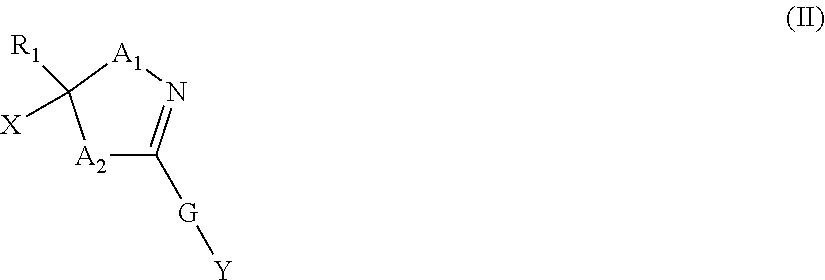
[A2]1C([G][Y])=N[A1]C1([R1])[X]
